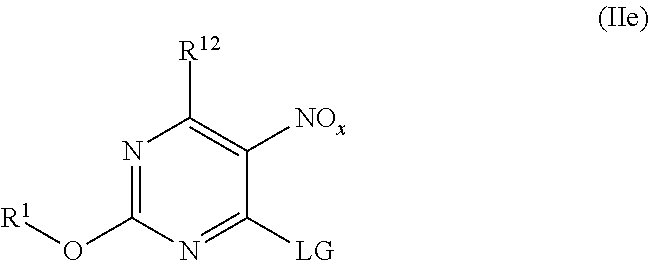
N1=C(O[R1])N=C([LG])C([NOx])=C1[R12]
